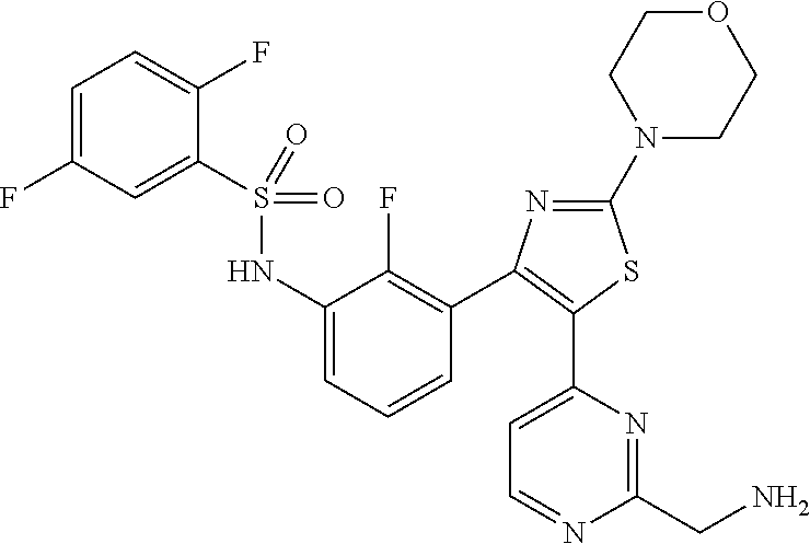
S(NC1=CC=CC(C2=C(C3=CC=NC(CN)=N3)SC(N3CCOCC3)=N2)=C1F)(=O)(=O)C1=CC(F)=CC=C1F
